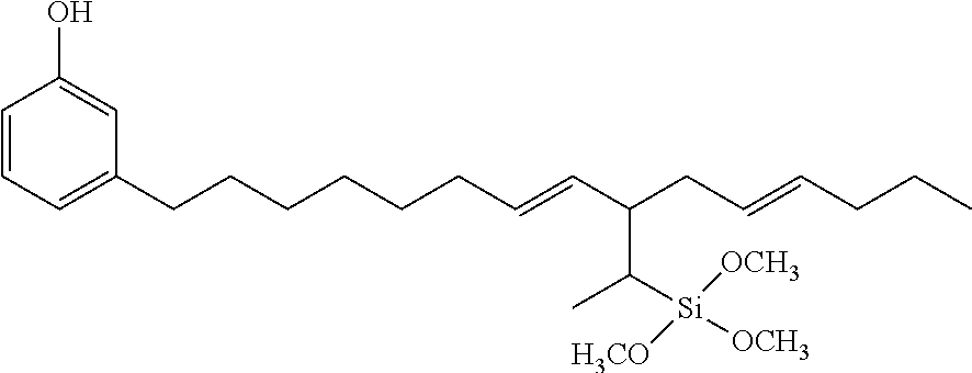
C1(CCCCCCC=CC(CC=CCCC)C([Si]([H3CO])([OCH3])[OCH3])C)=CC=CC(O)=C1
